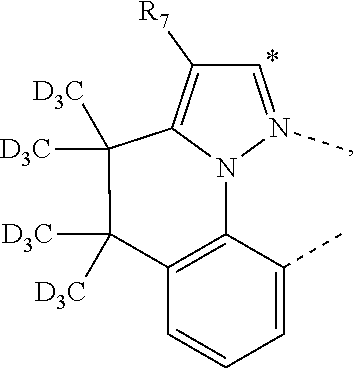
C1(C)=CC=CC2=C1N1N(C)=CC([R7])=C1C([D3C])([D3C])C2([D3C])[D3C]
